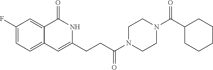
C1CN(C(CCC2=CC3=CC=C(F)C=C3C(=O)N2)=O)CCN1C(C1CCCCC1)=O
